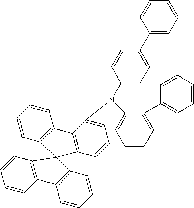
C1(N(C2=CC=CC3=C2C2=C(C=CC=C2)C32C3=C(C=CC=C3)C3=C2C=CC=C3)C2=CC=C(C3=CC=CC=C3)C=C2)=CC=CC=C1C1=CC=CC=C1
